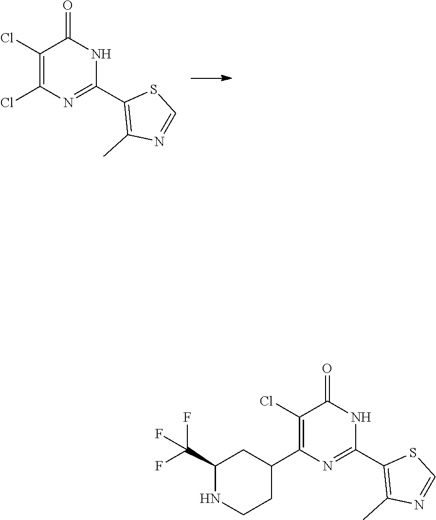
C1(C2=C(C)N=CS2)=NC(Cl)=C(Cl)C(=O)N1.C1(C2=C(C)N=CS2)=NC(C2CCNC(C(F)(F)F)C2)=C(Cl)C(=O)N1
